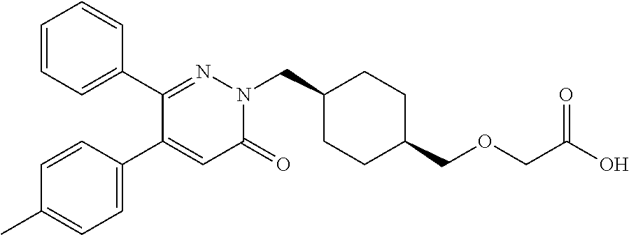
C1=CC=C(C2=NN(CC3CCC(COCC(O)=O)CC3)C(=O)C=C2C2=CC=C(C)C=C2)C=C1
